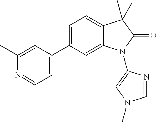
C12=CC(C3=CC=NC(C)=C3)=CC=C1C(C)(C)C(=O)N2C1=CN(C)C=N1
